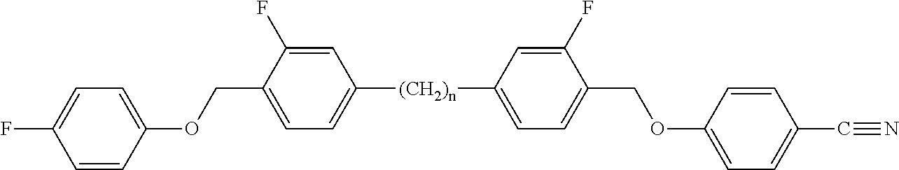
C1=C(F)C(COC2=CC=C(F)C=C2)=CC=C1[(CH2)n]C1=CC=C(COC2=CC=C(C#N)C=C2)C(F)=C1
